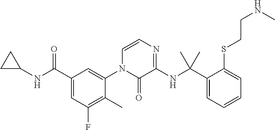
C1=C(C(NC2CC2)=O)C=C(N2C=CN=C(NC(C3=CC=CC=C3SCCNC)(C)C)C2=O)C(C)=C1F
